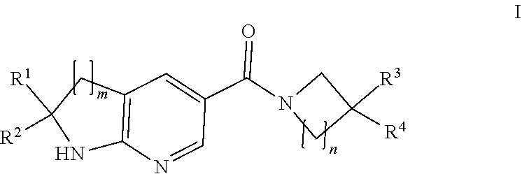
N1C2=C(CC1([R2])[R1])C=C(C(N1CC([R3])([R4])C1)=O)C=N2
